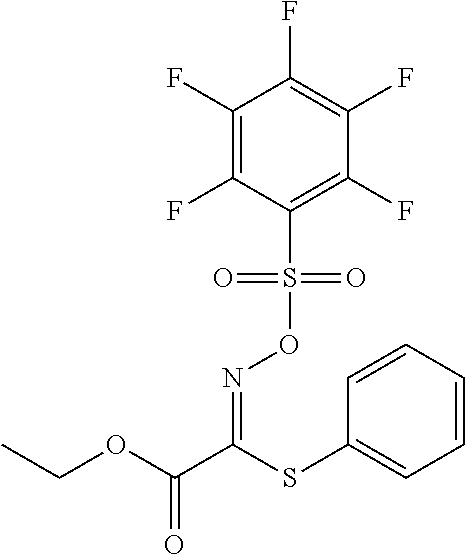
C1(S(ON=C(C(OCC)=O)SC2=CC=CC=C2)(=O)=O)=C(F)C(F)=C(F)C(F)=C1F
